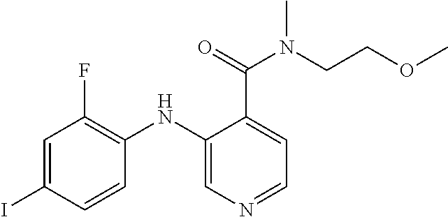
C1=C(I)C=CC(NC2=CN=CC=C2C(=O)N(CCOC)C)=C1F
